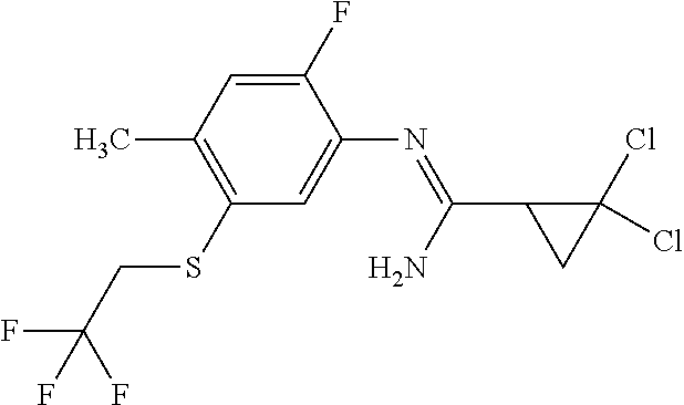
C1(F)=CC(C)=C(SCC(F)(F)F)C=C1N=C(C1CC1(Cl)Cl)N
